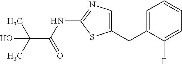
C1=C(CC2=CN=C(NC(C(C)(C)O)=O)S2)C(F)=CC=C1
